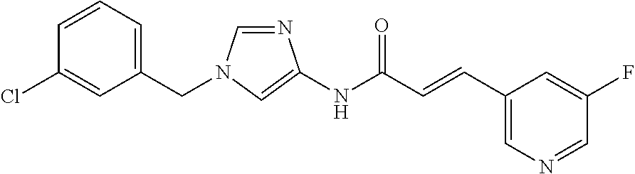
C1(CN2C=NC(NC(C=CC3=CN=CC(F)=C3)=O)=C2)=CC=CC(Cl)=C1
